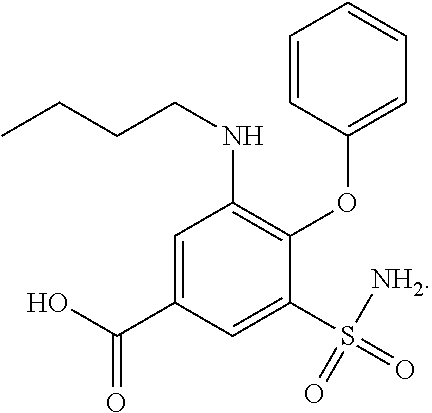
C1=C(C(O)=O)C=C(S(=O)([NH2])=O)C(OC2=CC=CC=C2)=C1NCCCC
